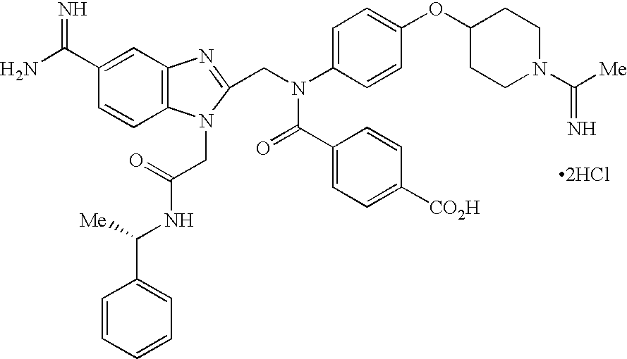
C12=C(C=C(C(N)=N)C=C1)N=C(CN(C1=CC=C(OC3CCN(C([Me])=N)CC3)C=C1)C(C1=CC=C([CO2H])C=C1)=O)N2CC(=O)NC(C1=CC=CC=C1)[Me].[2HCl]
